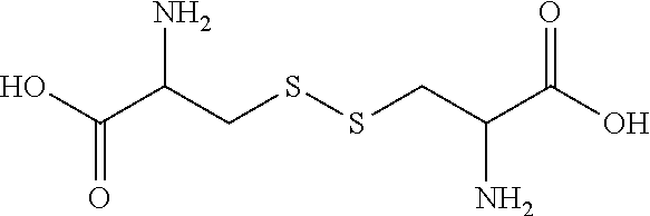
C(C(CSSCC(C(O)=O)N)N)(O)=O
